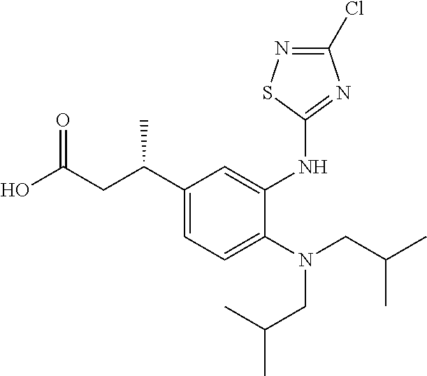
OC(CC(C1=CC=C(N(CC(C)C)CC(C)C)C(NC2=NC(Cl)=NS2)=C1)C)=O
